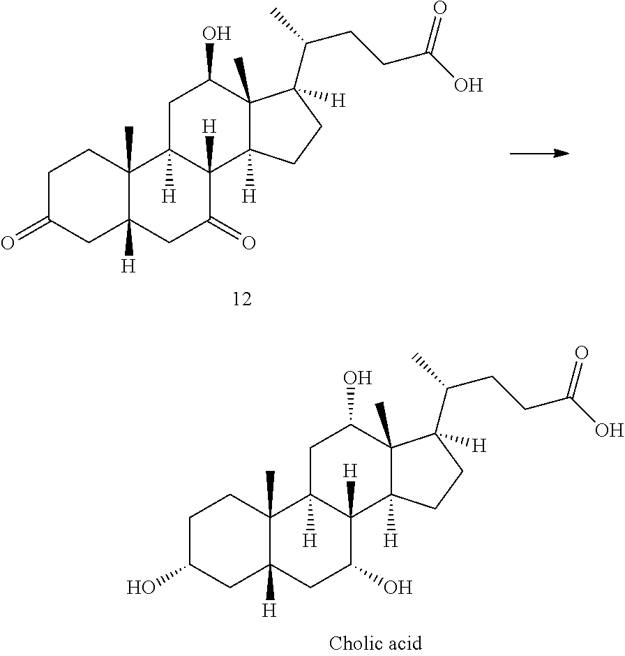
C12(C)C(O)CC3([H])C([H])(C1([H])CCC2(C(CCC(O)=O)C)[H])C(=O)CC1([H])C3(C)CCC(=O)C1.C12(C)C(O)CC3([H])C([H])(C1([H])CCC2(C(CCC(O)=O)C)[H])C(O)CC1([H])C3(C)CCC(O)C1
